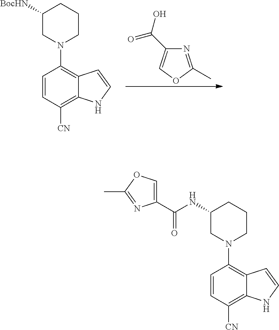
N1=C(C)OC=C1C(=O)O.C1=CC([CN])=C2C(=C1N1CCCC([BocHN])C1)C=CN2.C1=CC([CN])=C2C(=C1N1CCCC(NC(C3=COC(C)=N3)=O)C1)C=CN2
